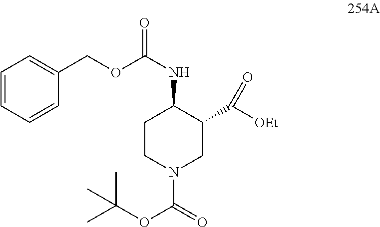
C1=CC=CC(COC(NC2CCN(C(OC(C)(C)C)=O)CC2C([OEt])=O)=O)=C1
